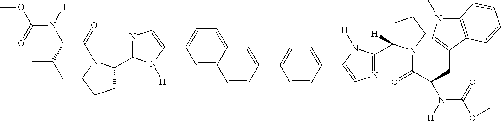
C1(C2CCCN2C(=O)C(C(C)C)N([H])C(=O)OC)=NC=C(C2=CC=C3C(=C2)C=CC(C2=CC=C(C4=CN=C(C5([H])CCCN5C(C(N([H])C(=O)OC)CC5=CN(C)C6=C5C=CC=C6)=O)N4[H])C=C2)=C3)N1[H]
